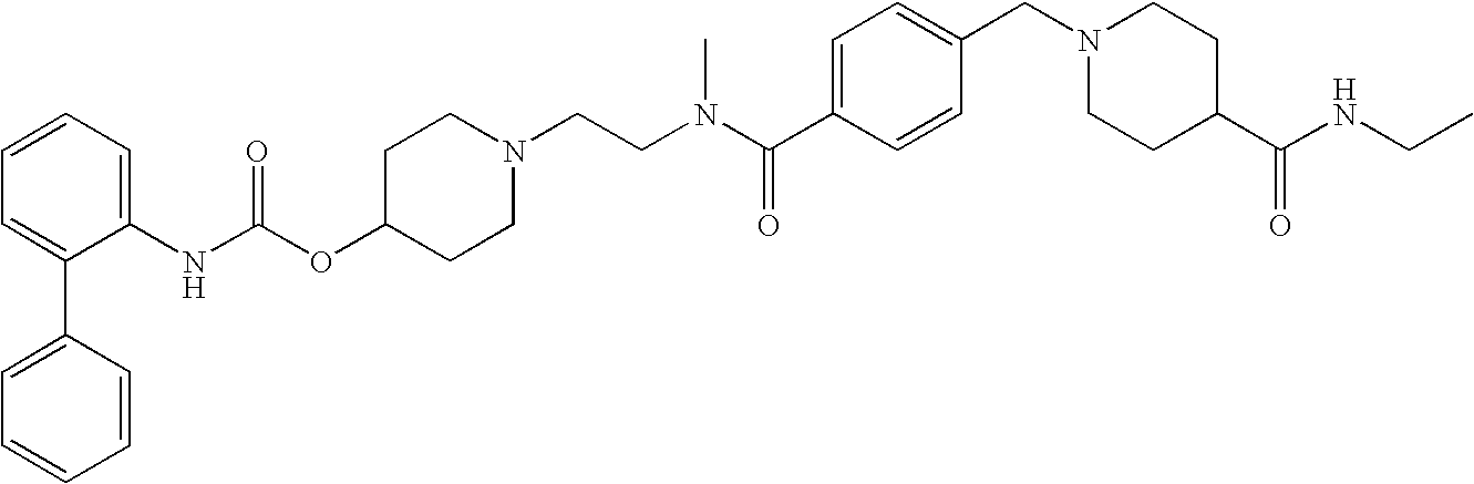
C1=CC=C(NC(OC2CCN(CCN(C(C3=CC=C(CN4CCC(C(NCC)=O)CC4)C=C3)=O)C)CC2)=O)C(C2=CC=CC=C2)=C1
